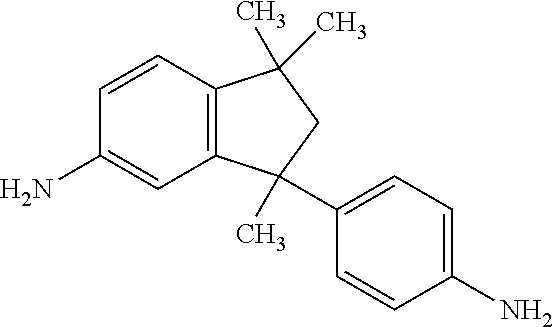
C12=C(C(C)(C3=CC=C(N)C=C3)CC1(C)C)C=C(N)C=C2
